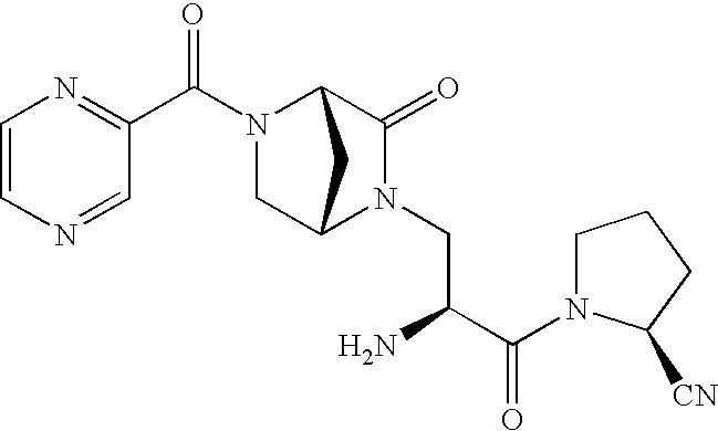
C1(C(=O)N2CC3N(CC(C(N4C([CN])CCC4)=O)N)C(=O)C2C3)=NC=CN=C1
